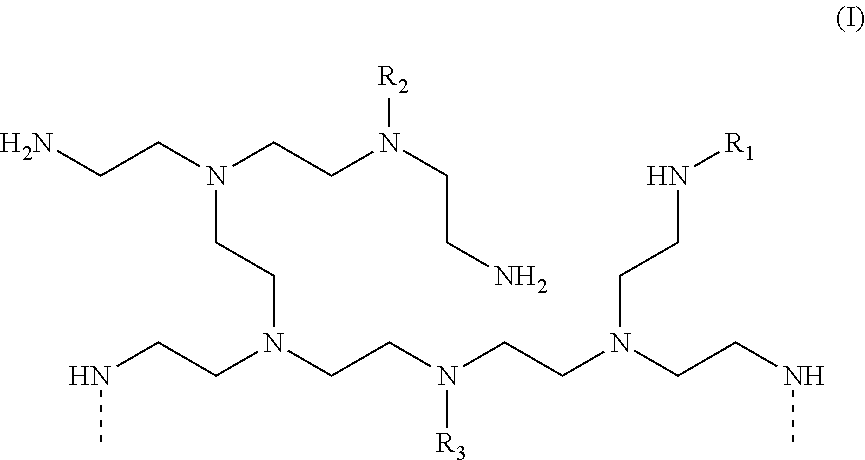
NCCN(CCN(CCN)[R2])CCN(CCN([R3])CCN(CCNC)CCN[R1])CCNC
